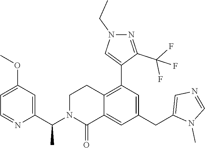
C1(C(N2C(=O)C3=CC(CC4=CN=CN4C)=CC(C4=CN(CC)N=C4C(F)(F)F)=C3CC2)C)=CC(OC)=CC=N1
